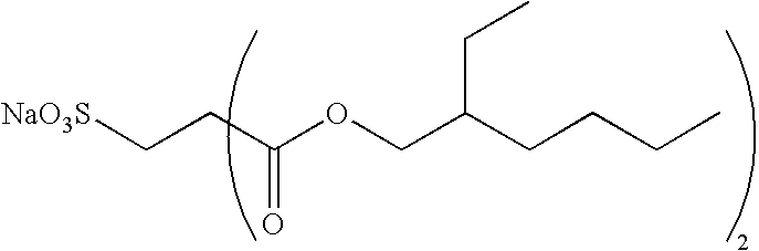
C(CC(OCC(CCCC)CC)=O)[NaO3S]
